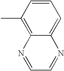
C1(C)=C2C(=CC=C1)N=CC=N2
